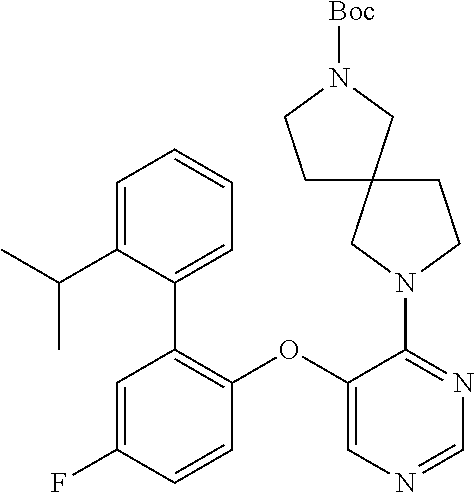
C1(OC2=CN=CN=C2N2CC3(CC2)CCN([Boc])C3)=C(C2=CC=CC=C2C(C)C)C=C(F)C=C1
